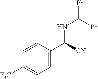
N(C([Ph])[Ph])C(C1=CC=C([F3C])C=C1)[CN]
